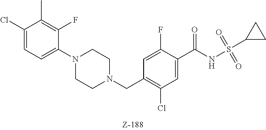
C1(Cl)=CC=C(N2CCN(CC3=C(Cl)C=C(C(NS(C4CC4)(=O)=O)=O)C(F)=C3)CC2)C(F)=C1C
